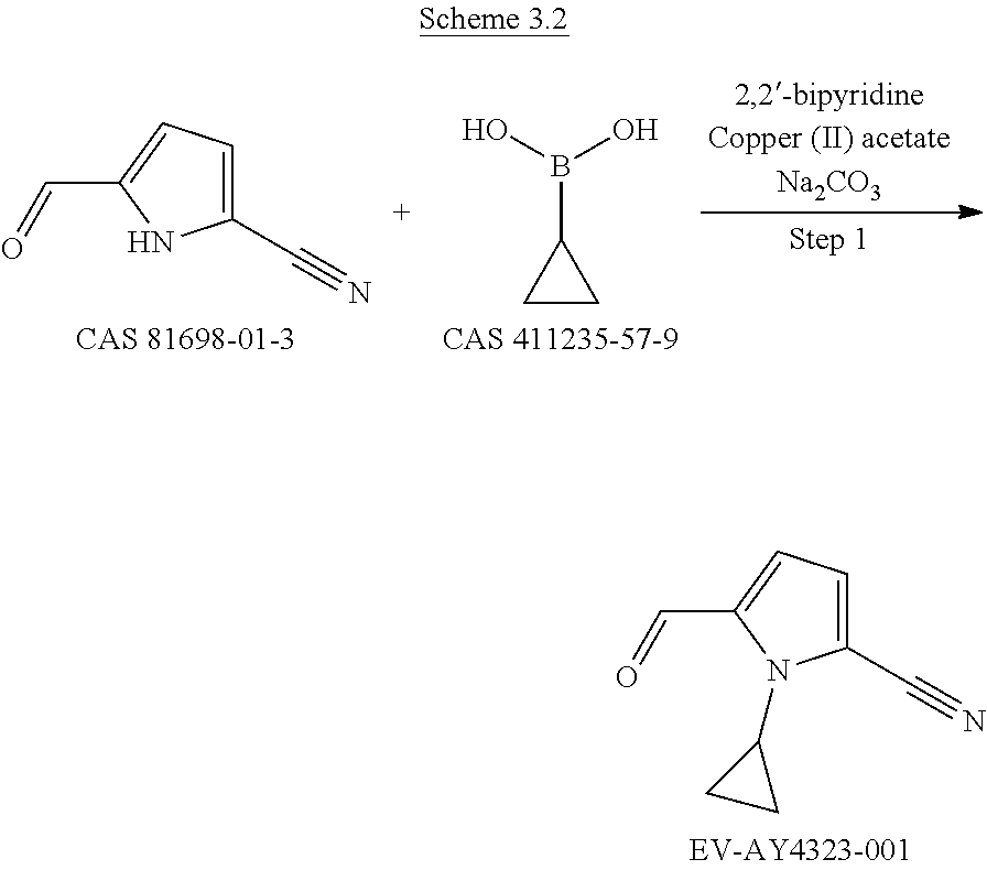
C1CC1B(O)O.C1(C#N)=CC=C(C=O)N1.C1(C#N)=CC=C(C=O)N1C1CC1
